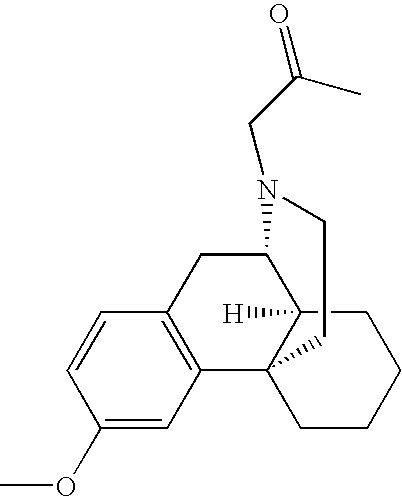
C1(OC)=CC2=C(C=C1)CC1C3([H])C2(CCCC3)CCN1CC(C)=O
